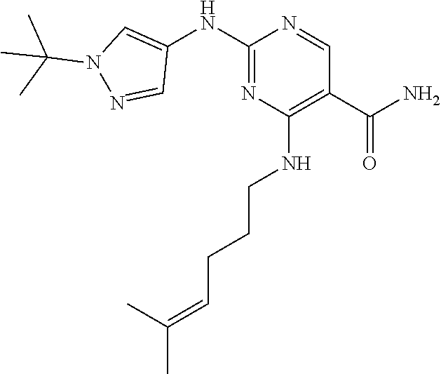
C1(C(N)=O)=C(NCCCC=C(C)C)N=C(NC2=CN(C(C)(C)C)N=C2)N=C1
